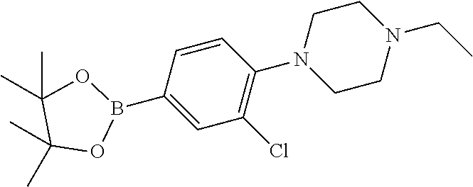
B1(C2=CC(Cl)=C(N3CCN(CC)CC3)C=C2)OC(C)(C)C(C)(C)O1
